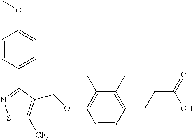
S1C([CF3])=C(COC2=C(C)C(C)=C(CCC(=O)O)C=C2)C(C2=CC=C(OC)C=C2)=N1
